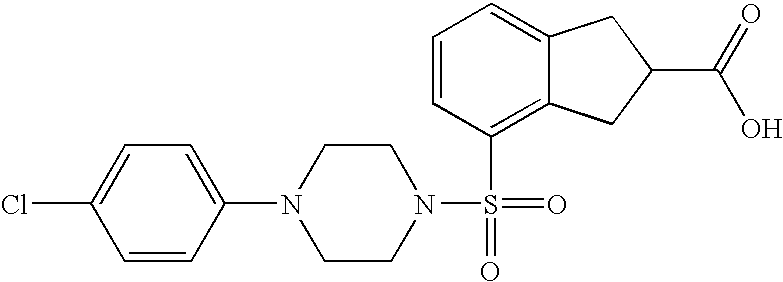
C1=CC(N2CCN(S(C3=C4C(=CC=C3)CC(C(=O)O)C4)(=O)=O)CC2)=CC=C1Cl
